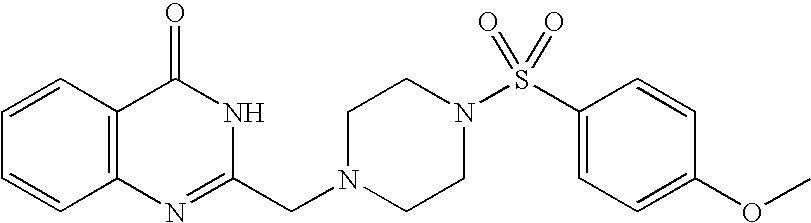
C1=CC2=C(C=C1)N=C(CN1CCN(S(C3=CC=C(OC)C=C3)(=O)=O)CC1)NC2=O
